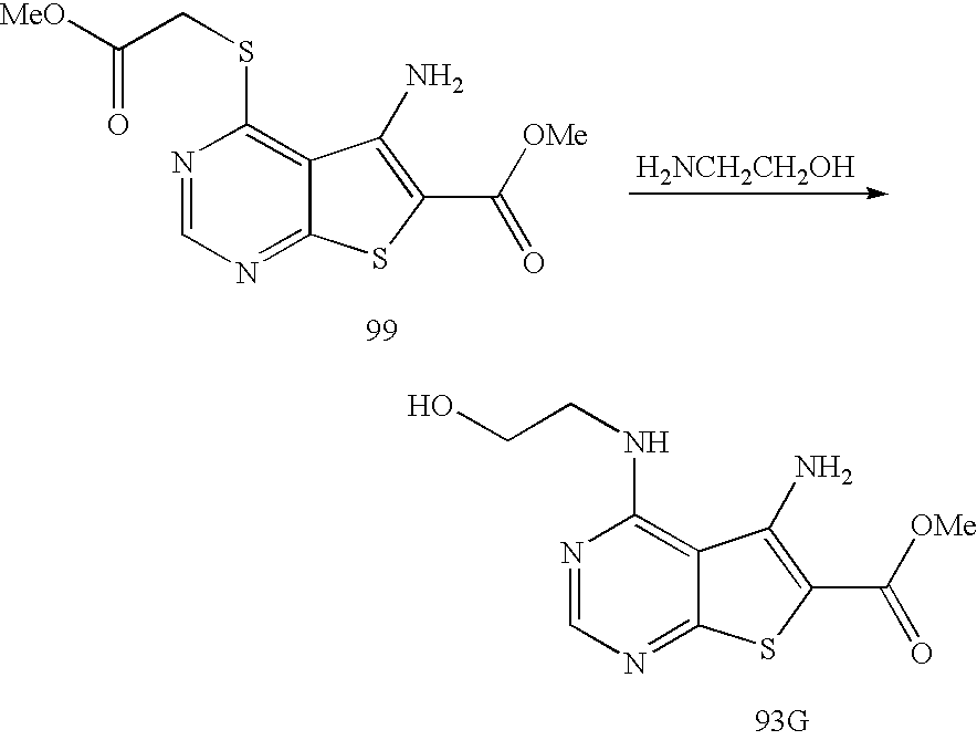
N1=CN=C2C(=C1NCCO)C(N)=C(C([OMe])=O)S2.N1=CN=C2C(=C1SCC(=O)[MeO])C(N)=C(C([OMe])=O)S2.[H2NCH2CH2OH]
